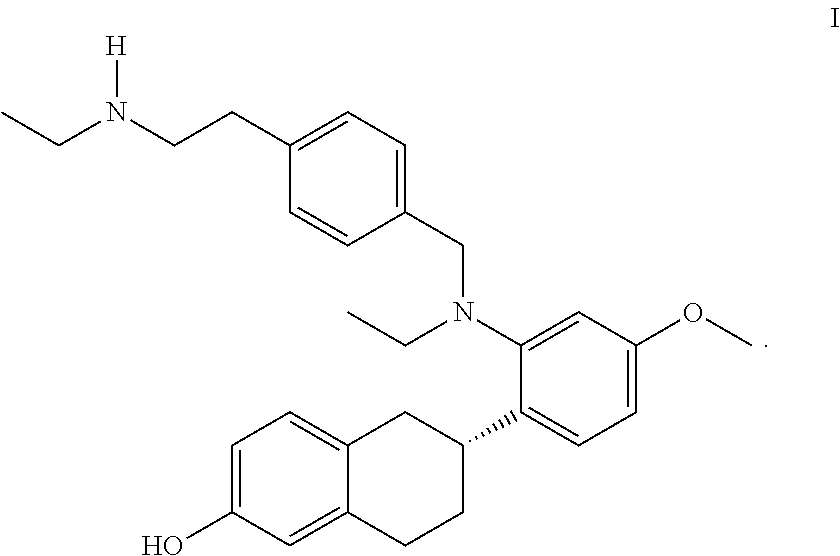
C1=C(O)C=C2C(=C1)CC(C1=CC=C(OC)C=C1N(CC1=CC=C(CCN(CC)[H])C=C1)CC)CC2
